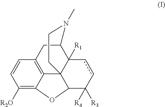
C1([R2O])=C2C3=C(C=C1)CC1C4([R1])C3(C(C([R4])([R3])cc4)O2)CCN1C
